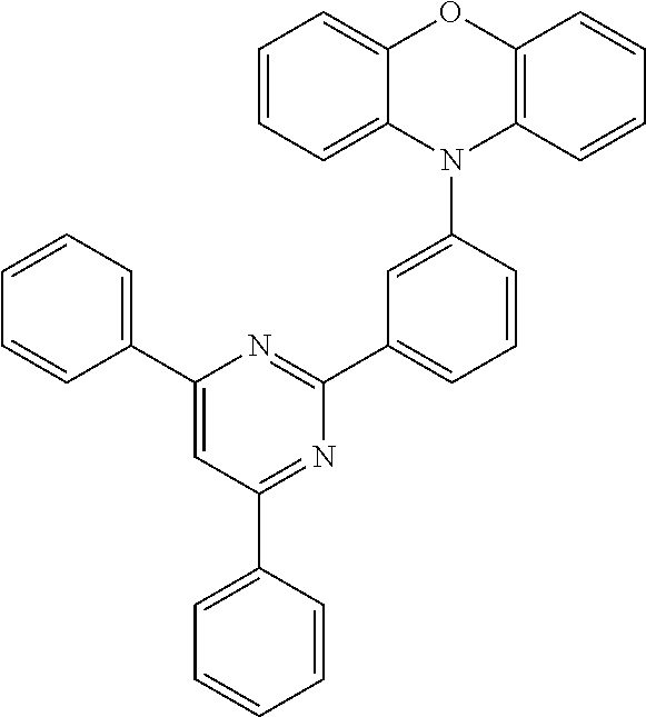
C1(C2=CC(C3=CC=CC=C3)=NC(C3=CC=CC(N4C5=C(OC6=CC=CC=C46)C=CC=C5)=C3)=N2)=CC=CC=C1
